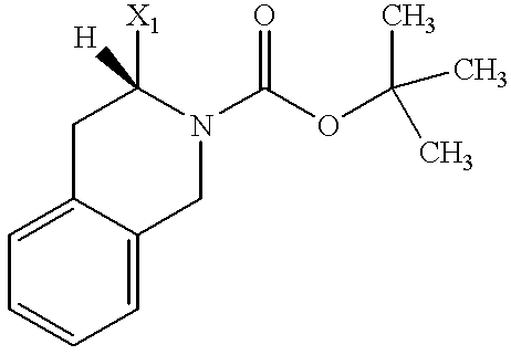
C12=CC=CC=C1CN(C(OC(C)(C)C)=O)C([X1])([H])C2
